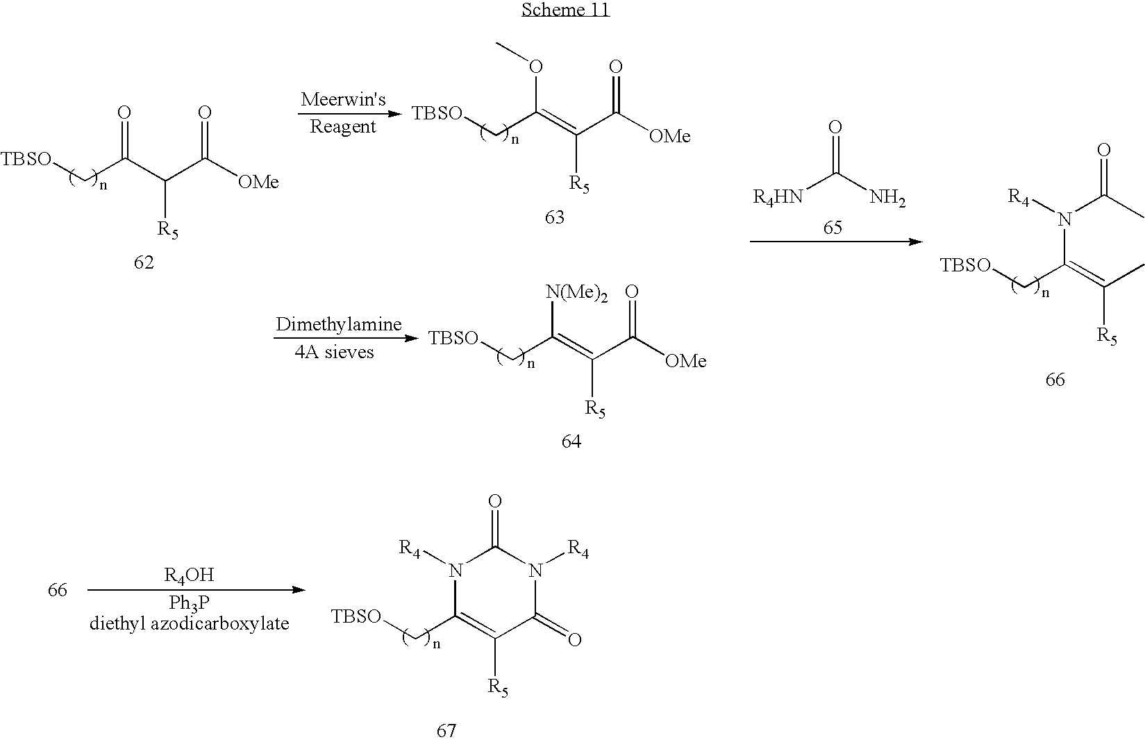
[TBSO]CC(C(C([OMe])=O)[R5])=O.[TBSO]CC(=C(C([OMe])=O)[R5])OC.[TBSO]CC(=C(C([OMe])=O)[R5])[N(Me)2].[R4HN]C(N)=O.N(C(=C(C)[R5])C[TBSO])(C(C)=O)[R4].N1([R4])C(C[TBSO])=C([R5])C(=O)N([R4])C1=O
